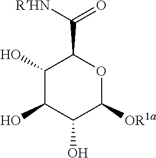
[OR1a]C1OC(C(=O)[RHN])C(O)C(O)C1O
